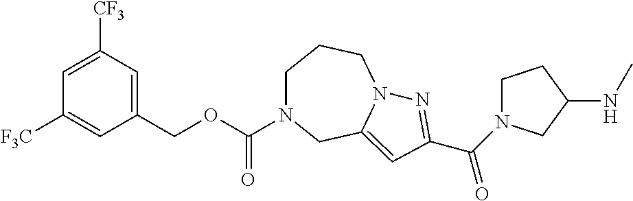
[F3C]C1=CC(COC(=O)N2CCCN3C(=CC(C(=O)N4CCC(NC)C4)=N3)C2)=CC([CF3])=C1
